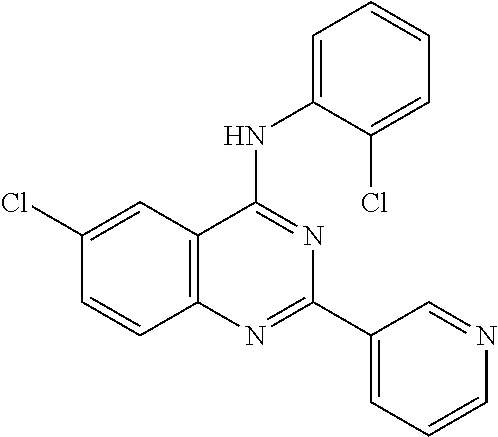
C12=C(C=C(Cl)C=C1)C(NC1=CC=CC=C1Cl)=NC(C1=CC=CN=C1)=N2
